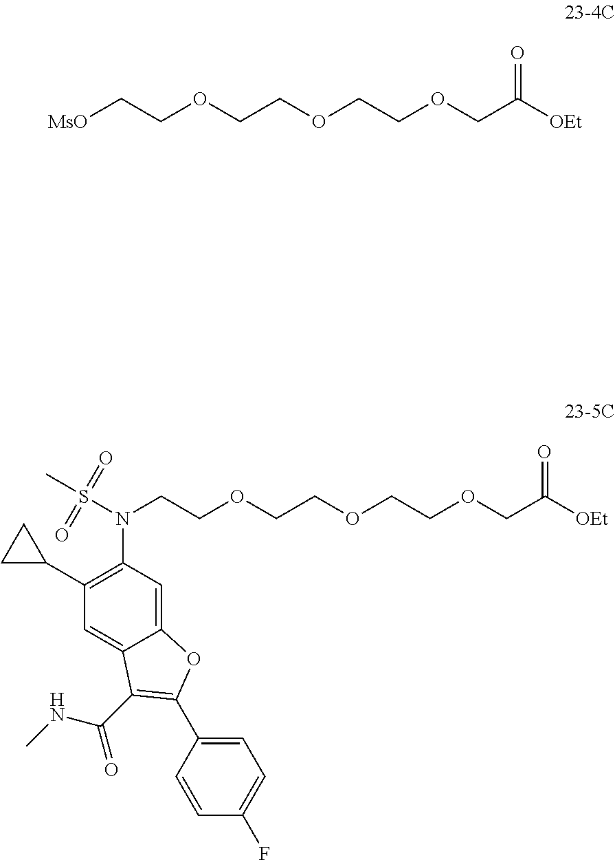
[MsO]CCOCCOCCOCC([OEt])=O.C1(C2CC2)=C(N(S(C)(=O)=O)CCOCCOCCOCC([OEt])=O)C=C2C(=C1)C(C(NC)=O)=C(C1=CC=C(F)C=C1)O2
